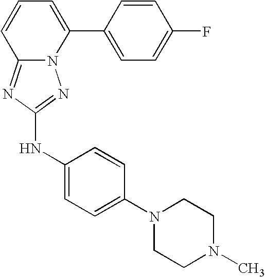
N12C(=NC(NC3=CC=C(N4CCN(C)CC4)C=C3)=N1)C=CC=C2C1=CC=C(F)C=C1
